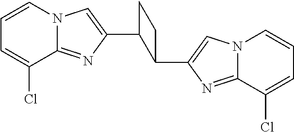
C12=NC(C3C(C4=CN5C(=N4)C(Cl)=CC=C5)CC3)=CN1C=CC=C2Cl
